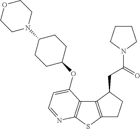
C1C2=C(C(CC(N3CCCC3)=O)C1)C1=C(S2)N=CC=C1OC1CCC(N2CCOCC2)CC1
